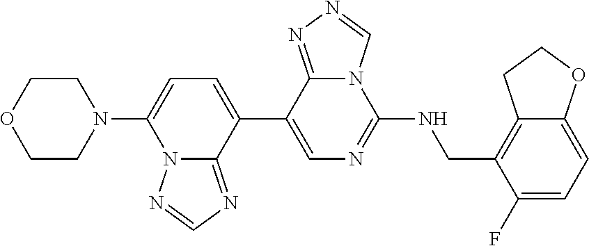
C1(C2=CC=C(N3CCOCC3)N3C2=NC=N3)=CN=C(NCC2=C3C(=CC=C2F)OCC3)N2C1=NN=C2
